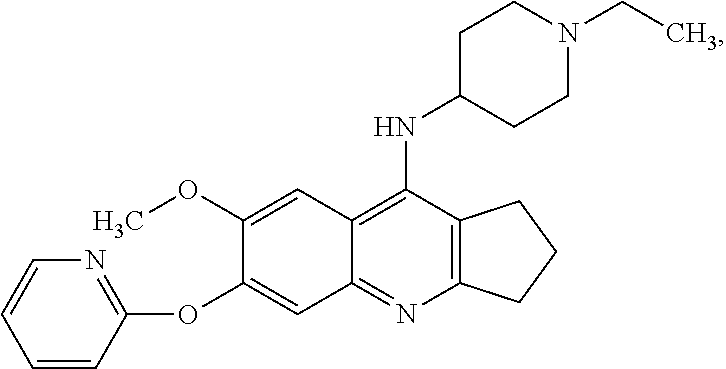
C12=C(N=C3C(=C1NC1CCN(CC)CC1)C=C(OC)C(OC1=NC=CC=C1)=C3)CCC2
